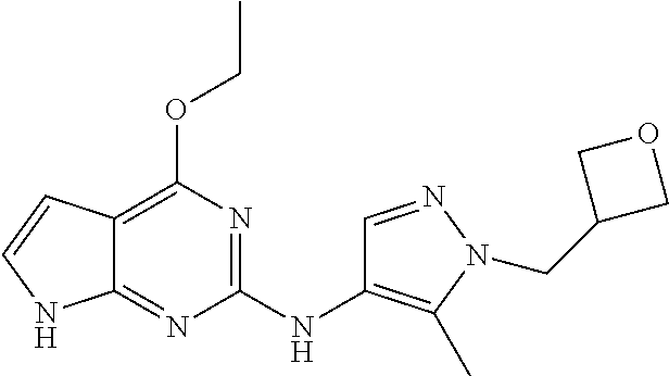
C12=C(OCC)N=C(NC3=C(C)N(CC4COC4)N=C3)N=C1NC=C2
